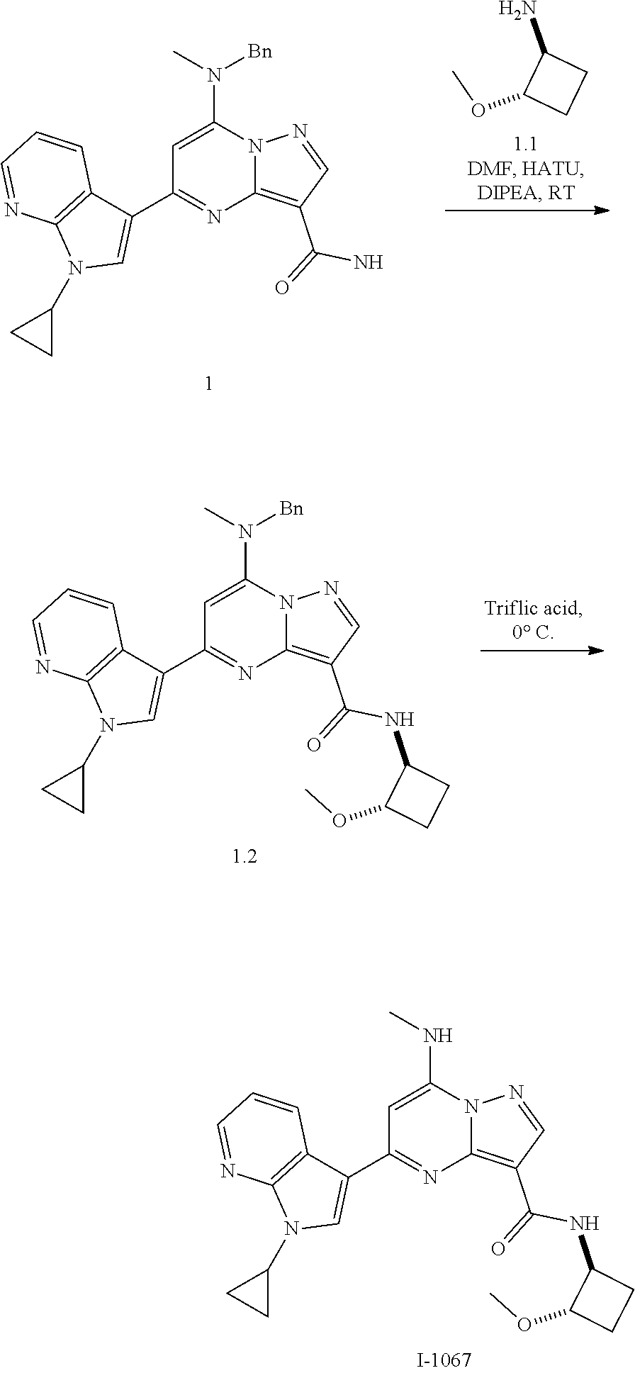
C1=C(NC)N2C(=C(C(=O)NC3C(OC)CC3)C=N2)N=C1C1=CN(C2CC2)C2=C1C=CC=N2.C1=C(N(C)[Bn])N2C(=C(C(=O)N)C=N2)N=C1C1=CN(C2CC2)C2=C1C=CC=N2.C1(N)C(OC)CC1.C1=C(N(C)[Bn])N2C(=C(C(=O)NC3C(OC)CC3)C=N2)N=C1C1=CN(C2CC2)C2=C1C=CC=N2
